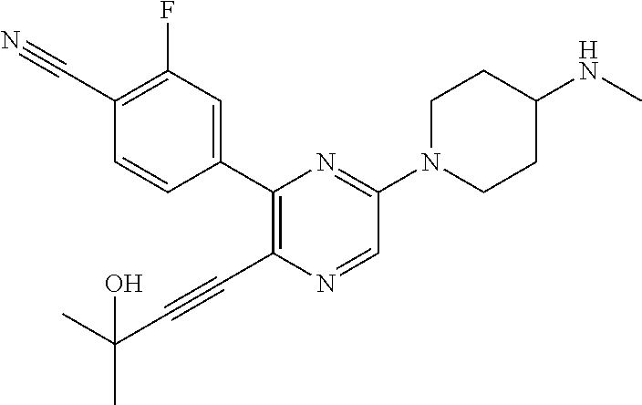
C1(C#N)=C(F)C=C(C2=C(C#CC(C)(C)O)N=CC(N3CCC(NC)CC3)=N2)C=C1
